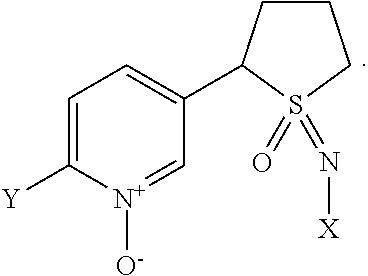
C1=C([Y])[N+]([O-])=CC(C2CCCS2(=N[X])=O)=C1
